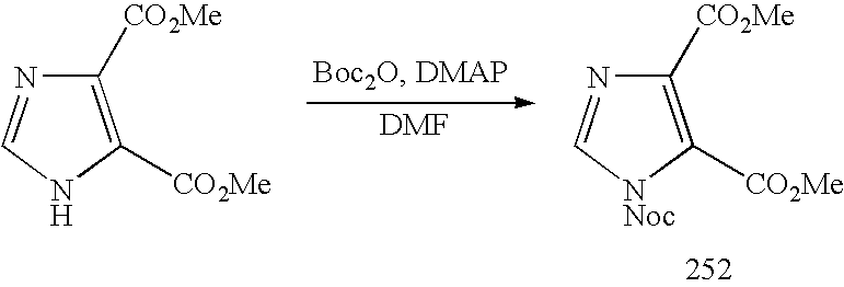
C1([CO2Me])=C([CO2Me])NC=N1.C1([CO2Me])=C([CO2Me])[NNoc]C=N1
